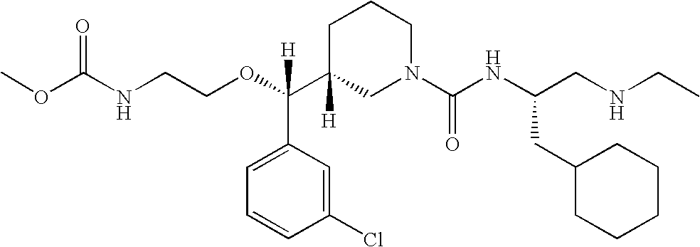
O=C(NCCOC(C1([H])CN(C(NC(CNCC)CC2CCCCC2)=O)CCC1)(C1=CC=CC(Cl)=C1)[H])OC
